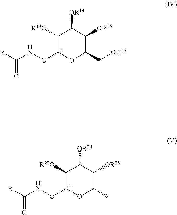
C1([R13O])C(ONC([R])=O)OC(C[OR16])C([OR15])C1[OR14].C1([R23O])C(ONC([R])=O)OC(C)C([OR25])C1[OR24]
